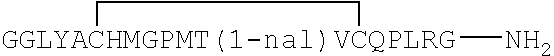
[GGLYACHMGPMT(1-nal)VCQPLRG]1(N)CC1
